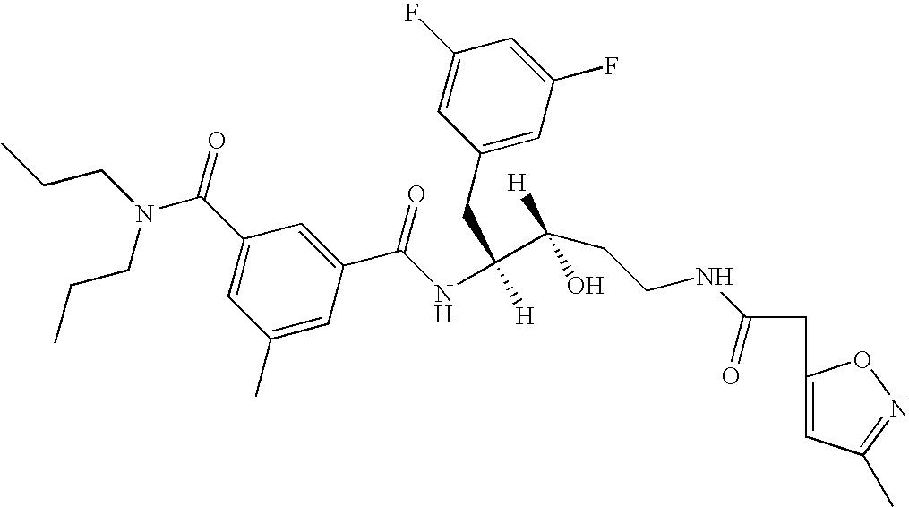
C1(CC(=O)NCCC(C([H])(CC2=CC(F)=CC(F)=C2)NC(C2=CC(C(N(CCC)CCC)=O)=CC(C)=C2)=O)(O)[H])=CC(C)=NO1
